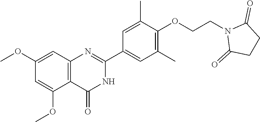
C1(C2=NC3=C(C(OC)=CC(OC)=C3)C(=O)N2)=CC(C)=C(OCCN2C(=O)CCC2=O)C(C)=C1
